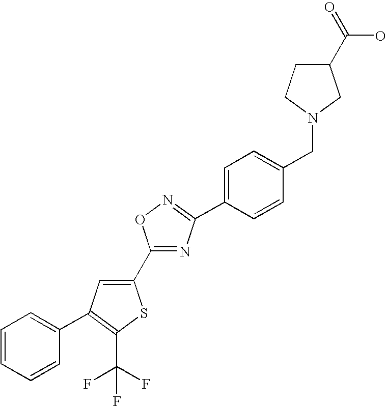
C1=CC=CC(C2=C(C(F)(F)F)SC(C3=NC(C4=CC=C(CN5CC(C(=O)O)CC5)C=C4)=NO3)=C2)=C1
